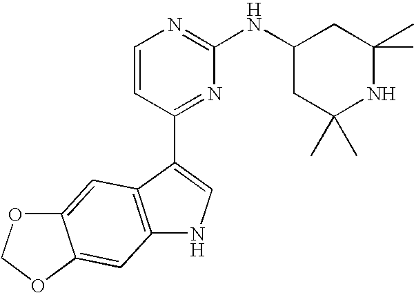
C1=CC(C2=CNC3=C2C=C2C(=C3)OCO2)=NC(NC2CC(C)(C)NC(C)(C)C2)=N1
